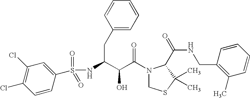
N(C(CC1=CC=CC=C1)C(C(N1CSC(C)(C)C1C(NCC1=C(C)C=CC=C1)=O)=O)O)S(=O)(=O)C1=CC(Cl)=C(Cl)C=C1
